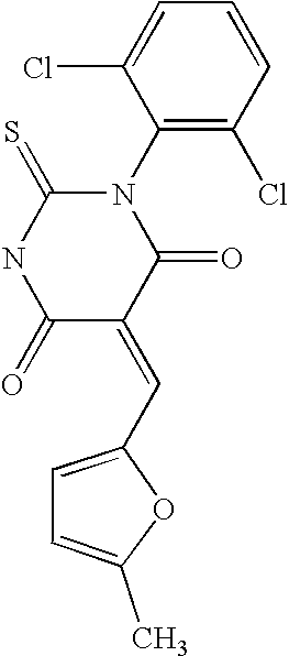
N1(C2=C(Cl)C=CC=C2Cl)C(=S)NC(=O)C(=CC2=CC=C(C)O2)C1=O
